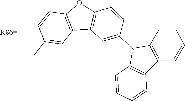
C1=CC(C)=CC2=C1OC1=C2C=C(N2C3=C(C4=C2C=CC=C4)C=CC=C3)C=C1
